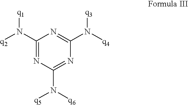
N1=C(N([q2])[q1])N=C(N([q4])[q3])N=C1N([q5])[q6]
